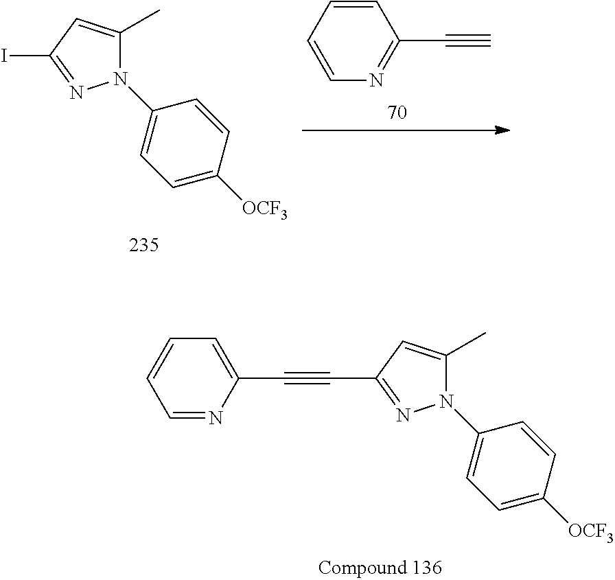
C#CC1=NC=CC=C1.IC1=NN(C2=CC=C([OCF3])C=C2)C(C)=C1.C(C1=NN(C2=CC=C([OCF3])C=C2)C(C)=C1)#CC1=CC=CC=N1
